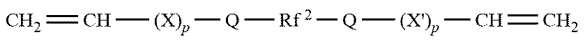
C=C[(X)p][Q][Rf 2][Q][(X')p]C=C
